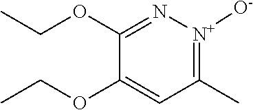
C1(C)=[N+]([O-])N=C(OCC)C(OCC)=C1
